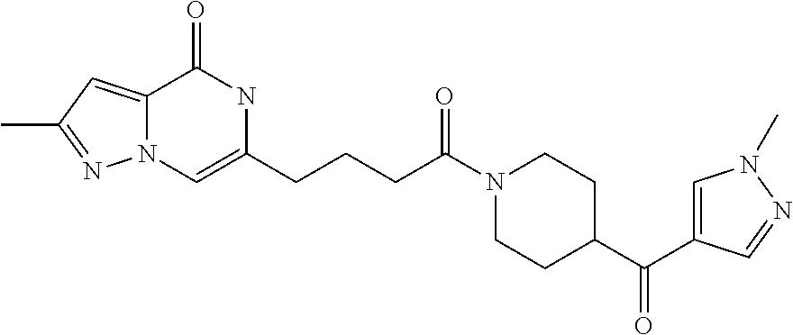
C12=CC(C)=NN1C=C(CCCC(N1CCC(C(C3=CN(C)N=C3)=O)CC1)=O)NC2=O
